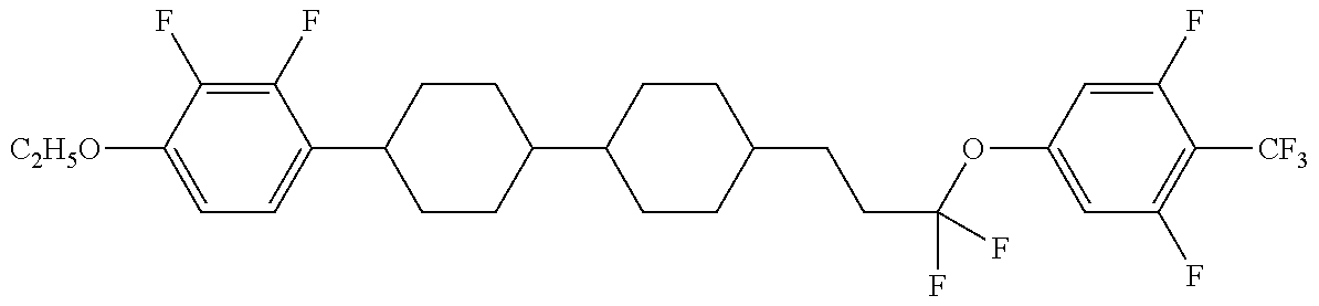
C1=C([C2H5O])C(F)=C(F)C(C2CCC(C3CCC(CCC(OC4=CC(F)=C([CF3])C(F)=C4)(F)F)CC3)CC2)=C1
